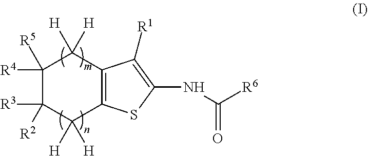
C1([R4])([R5])C([R3])([R2])C([H])([H])C2=C(C1([H])[H])C([R1])=C(NC([R6])=O)S2
